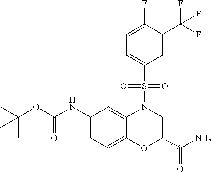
C1(NC(OC(C)(C)C)=O)=CC=C2C(=C1)N(S(C1=CC=C(F)C(C(F)(F)F)=C1)(=O)=O)CC(C(N)=O)O2
